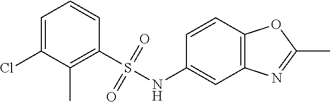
C1=C(Cl)C(C)=C(S(NC2=CC3=C(C=C2)OC(C)=N3)(=O)=O)C=C1
